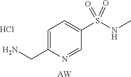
C1=C(CN)N=CC(S(=O)(=O)NC)=C1.[AW].Cl
